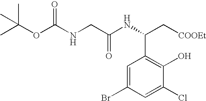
C1=C(Br)C=C(Cl)C(O)=C1C(C[COOEt])NC(CNC(OC(C)(C)C)=O)=O
